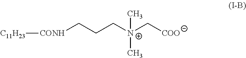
[C11H23][CONH]CCC[N+](C[COO])(C)C
